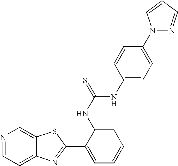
C12=CC=NC=C1SC(C1=CC=CC=C1NC(=S)NC1=CC=C(N3N=CC=C3)C=C1)=N2
